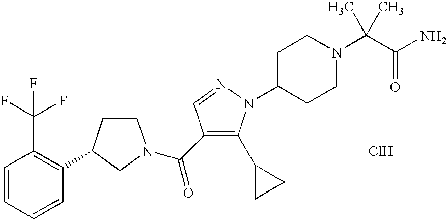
C1=CC=CC(C2CCN(C(=O)C3=C(C4CC4)N(C4CCN(C(C(N)=O)(C)C)CC4)N=C3)C2)=C1C(F)(F)F.Cl
